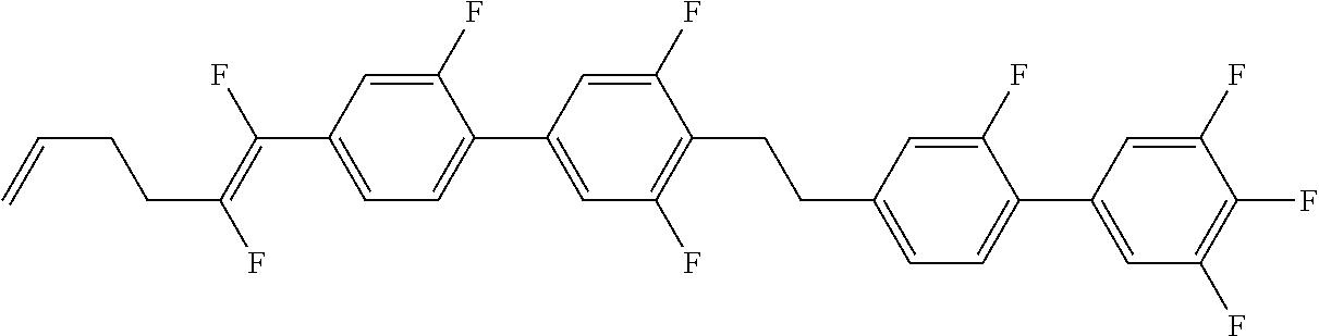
C(C1=CC=C(C2=CC(F)=C(F)C(F)=C2)C(F)=C1)CC1=C(F)C=C(C2=CC=C(C(=C(F)CCC=C)F)C=C2F)C=C1F
